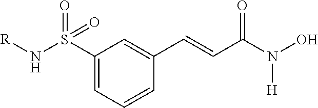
[R]NS(=O)(C1=CC=CC(C=CC(=O)N([H])O)=C1)=O
